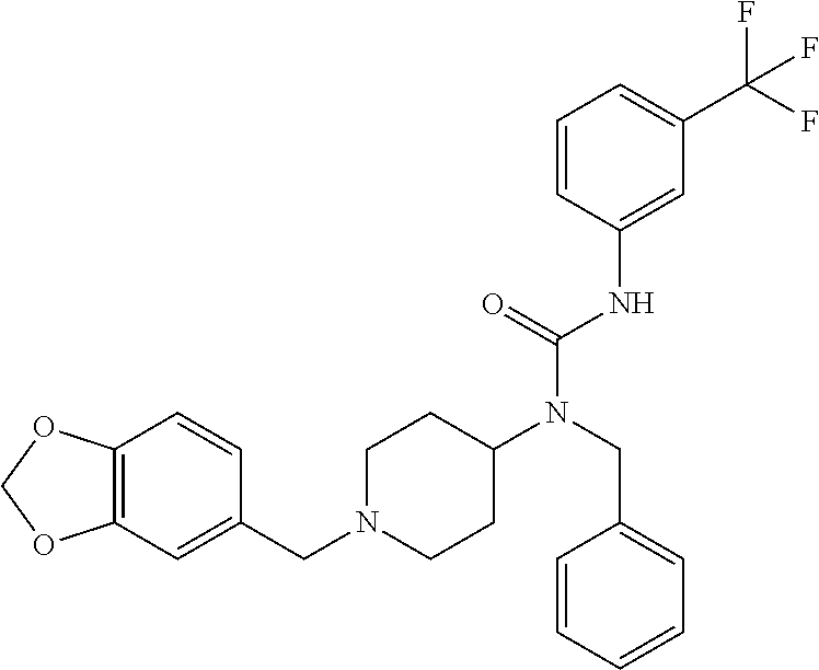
C1=CC(NC(N(CC2=CC=CC=C2)C2CCN(CC3=CC4=C(C=C3)OCO4)CC2)=O)=CC(C(F)(F)F)=C1
